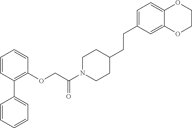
C1=CC=CC=C1C1=C(OCC(N2CCC(CCC3=CC=C4C(=C3)OCCO4)CC2)=O)C=CC=C1
